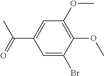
C1(OC)=C(OC)C(Br)=CC(C(C)=O)=C1
